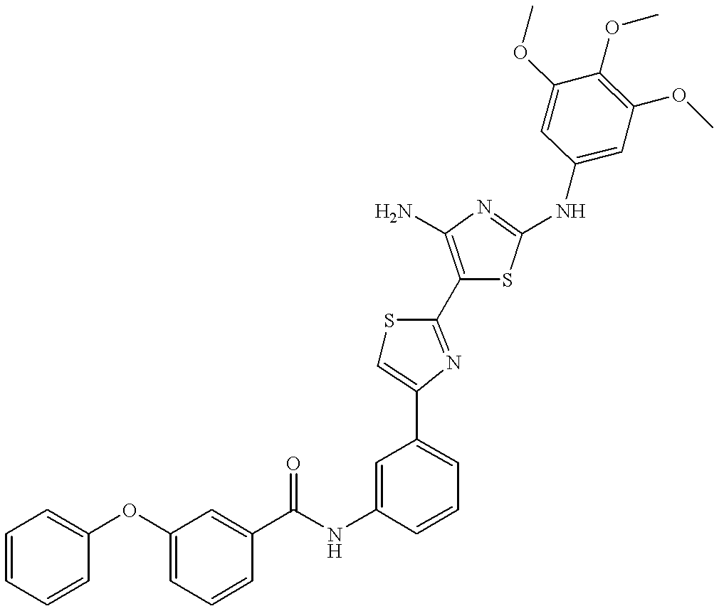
C1(C(NC2=CC(C3=CSC(C4=C(N)N=C(NC5=CC(OC)=C(OC)C(OC)=C5)S4)=N3)=CC=C2)=O)=CC(OC2=CC=CC=C2)=CC=C1
